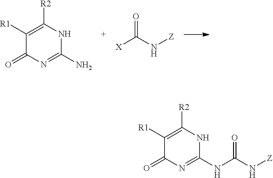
C1([R1])=C([R2])NC(N)=NC1=O.[X]C(N[Z])=O.C1([R1])=C([R2])NC(NC(N[Z])=O)=NC1=O
